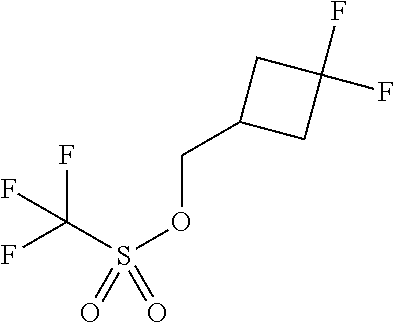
C(S(OCC1CC(F)(F)C1)(=O)=O)(F)(F)F
